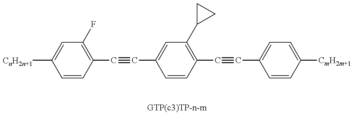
C1=CC(C#CC2=CC(C3CC3)=C(C#CC3=CC=C([CmH2m+1])C=C3)C=C2)=C(F)C=C1[CnH2n+1]
